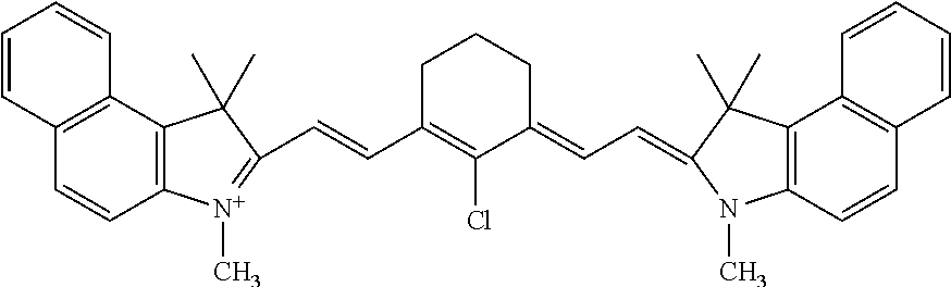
C12=C(C3=C(C=C1)C=CC=C3)C(C)(C)C(C=CC1=C(Cl)C(=CC=C3C(C)(C)C4=C(N3C)C=CC3=C4C=CC=C3)CCC1)=[N+]2C
